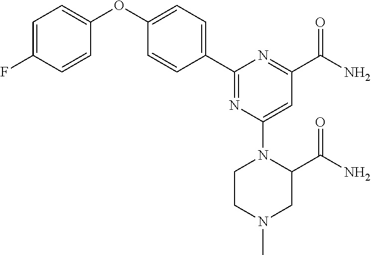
C1=CC(F)=CC=C1OC1=CC=C(C2=NC(N3CCN(C)CC3C(N)=O)=CC(C(N)=O)=N2)C=C1
